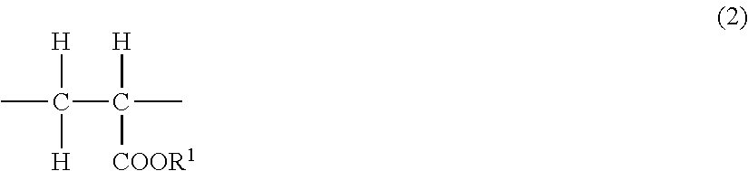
CC([H])(C([H])(C)[COOR1])[H]
